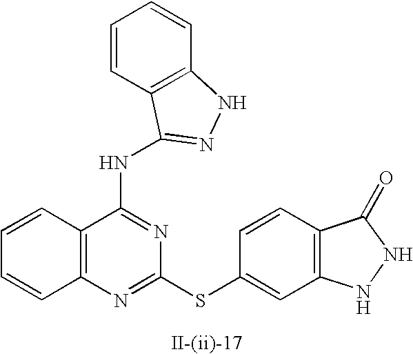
C12=C(N=C(SC3=CC4=C(C=C3)C(=O)NN4)N=C1NC1=NNC3=C1C=CC=C3)C=CC=C2
